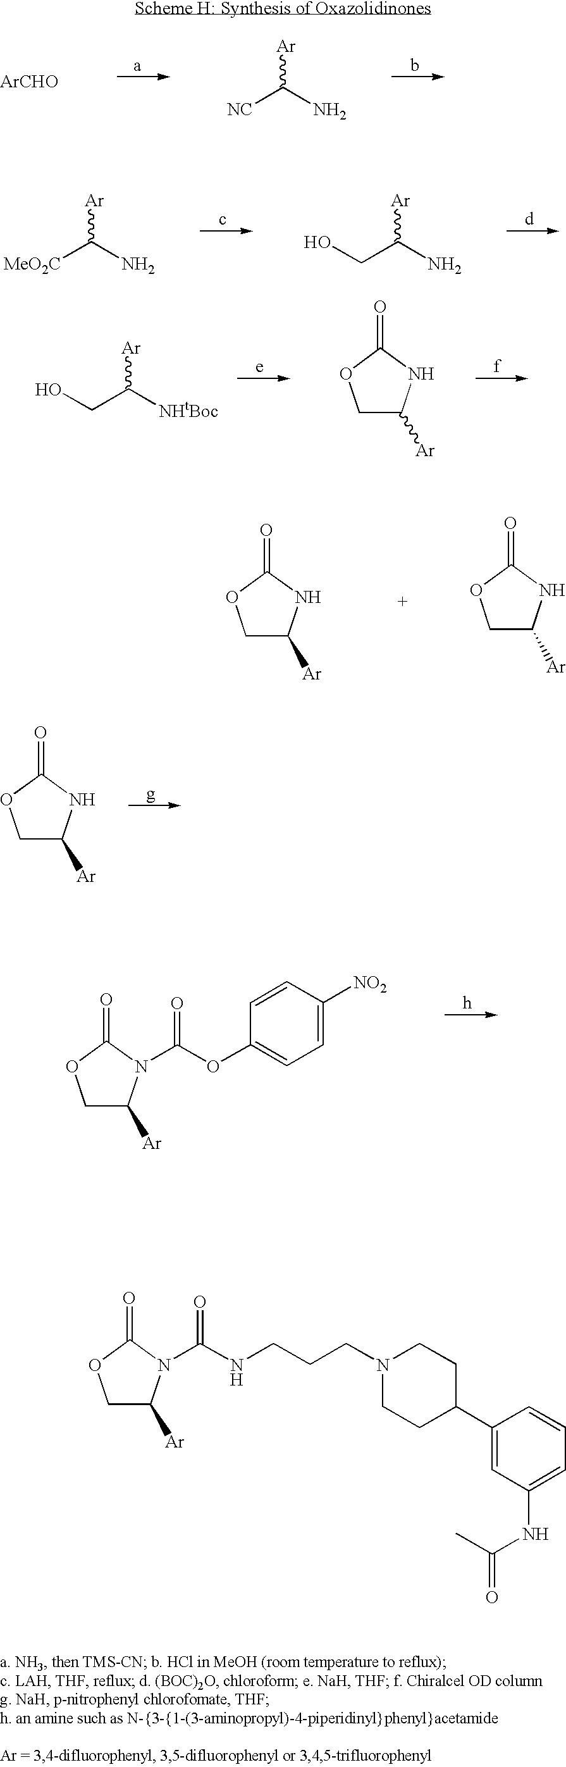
[ArCHO].[Ar]C(N)[NC].[Ar]C(N)[MeO2C].[Ar]C(N)CO.[Ar]C([NHtBoc])CO.C1C([Ar])NC(=O)O1.C1C([Ar])NC(=O)O1.C1C([Ar])NC(=O)O1.C1C([Ar])NC(=O)O1.C1C([Ar])N(C(OC2=CC=C([NO2])C=C2)=O)C(=O)O1.C1C([Ar])N(C(NCCCN2CCC(C3=CC(NC(C)=O)=CC=C3)CC2)=O)C(=O)O1
